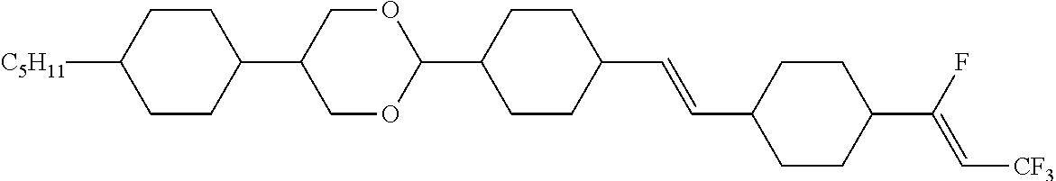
C1CC(C2COC(C3CCC(C=CC4CCC(C(F)=C[CF3])CC4)CC3)OC2)CCC1[C5H11]
